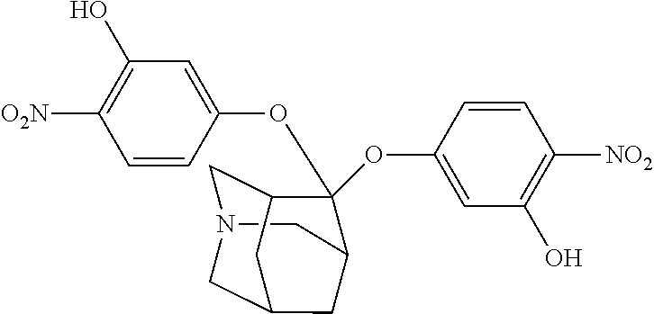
C1=CC(OC2(OC3=CC(O)=C([NO2])C=C3)C3CN4CC2CC(C4)C3)=CC(O)=C1[O2N]
